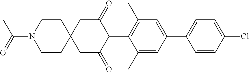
C1(C)=CC(C2=CC=C(Cl)C=C2)=CC(C)=C1C1C(=O)CC2(CC1=O)CCN(C(C)=O)CC2
